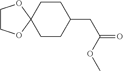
C1CC2(CCC1CC(OC)=O)OCCO2
